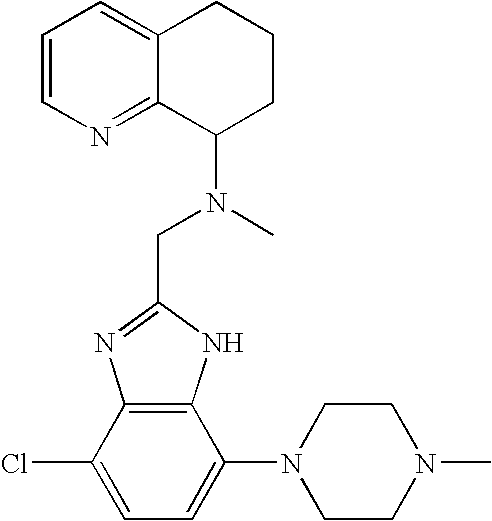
C1=CN=C2C(=C1)CCCC2N(CC1=NC2=C(N1)C(N1CCN(C)CC1)=CC=C2Cl)C
